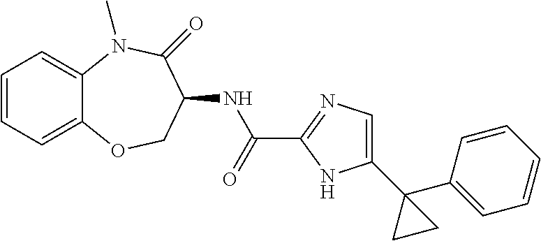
C1=CC=C2C(=C1)N(C)C(=O)C(NC(C1=NC=C(C3(C4=CC=CC=C4)CC3)N1)=O)CO2
